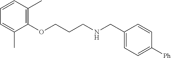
C1(OCCCNCC2=CC=C([Ph])C=C2)=C(C)C=CC=C1C
